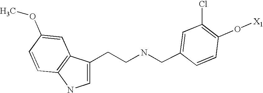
C(NCC1=CC(Cl)=C(O[X1])C=C1)CC1=CNC2=C1C=C(OC)C=C2
